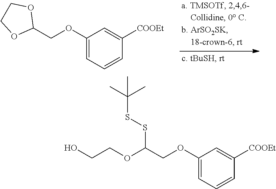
C1(COC2=CC=CC([COOEt])=C2)OCCO1.C(COC1=CC=CC([COOEt])=C1)(OCCO)SSC(C)(C)C
